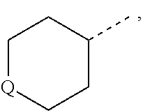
C1[Q]CCC(C)C1
